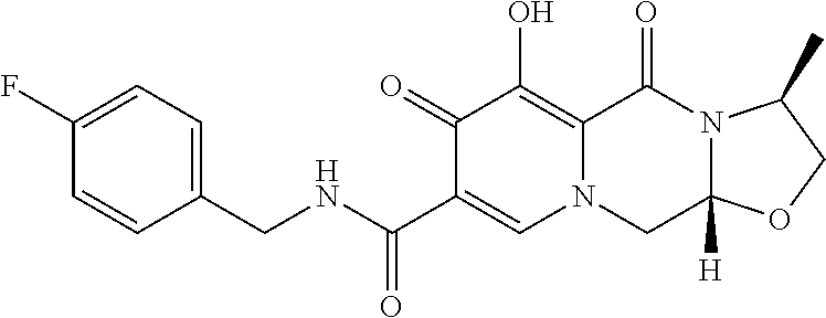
C1(CNC(C2=CN3C(=C(O)C2=O)C(=O)N2C([H])(C3)OCC2C)=O)=CC=C(F)C=C1
